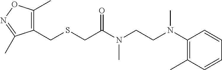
N(C)(CCN(C1=C(C)C=CC=C1)C)C(CSCC1=C(C)ON=C1C)=O
